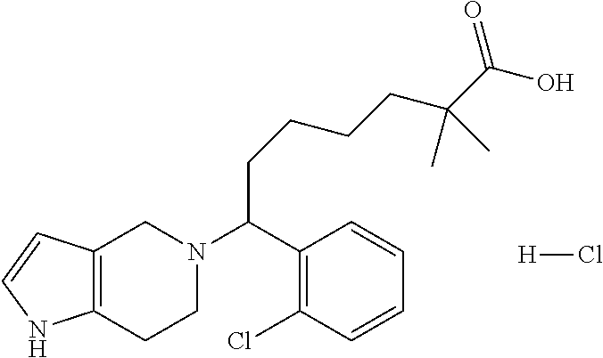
C12=C(CCN(C(CCCCC(C(=O)O)(C)C)C3=C(Cl)C=CC=C3)C1)NC=C2.[H]Cl
